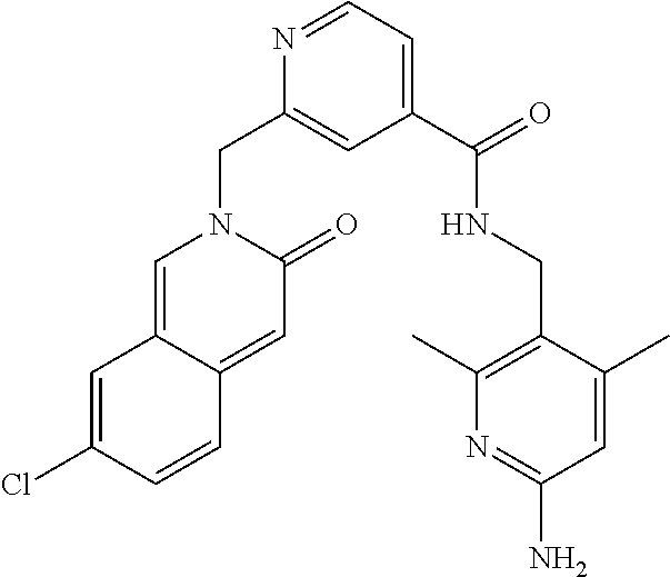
C1(C(=O)NCC2=C(C)N=C(N)C=C2C)=CC=NC(CN2C=C3C(=CC2=O)C=CC(Cl)=C3)=C1
